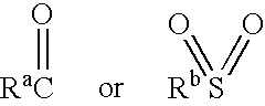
[RaC]=O.[Rb S](=O)=O
